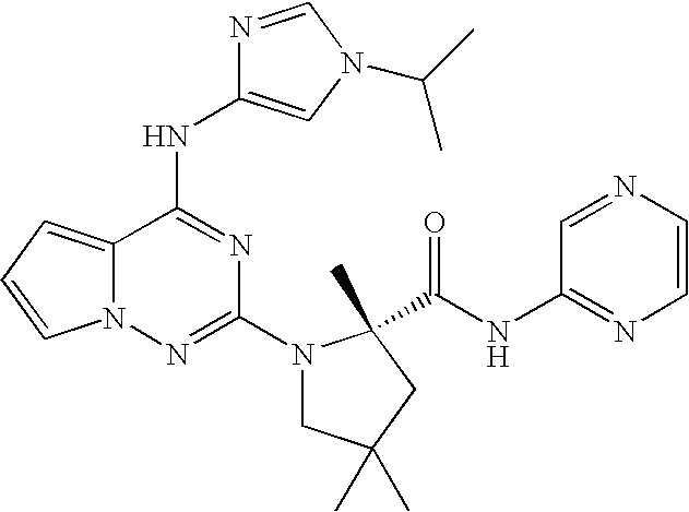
C12=CC=CN1N=C(N1CC(C)(C)CC1(C)C(NC1=NC=CN=C1)=O)N=C2NC1=CN(C(C)C)C=N1
